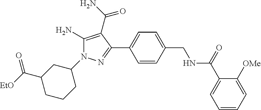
C1=CC(CNC(C2=CC=CC=C2[OMe])=O)=CC=C1C1=NN(C2CC(C([EtO])=O)CCC2)C(N)=C1C(N)=O
